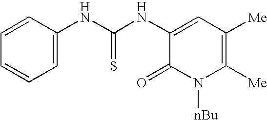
C1(NC(NC2=CC=CC=C2)=S)=CC([Me])=C([Me])N([nBu])C1=O
